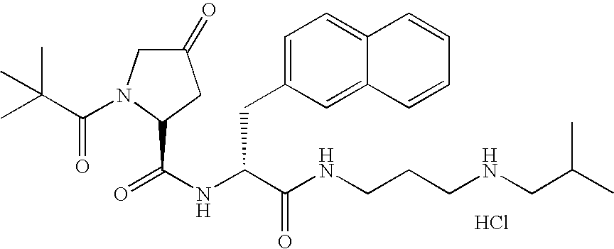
Cl.N(C(C(NCCCNCC(C)C)=O)CC1=CC=C2C(=C1)C=CC=C2)C(=O)C1N(C(=O)C(C)(C)C)CC(=O)C1
